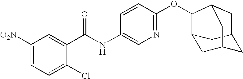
C1([O2N])=CC=C(Cl)C(C(NC2=CN=C(OC3C4CC5CC(CC3C5)C4)C=C2)=O)=C1
